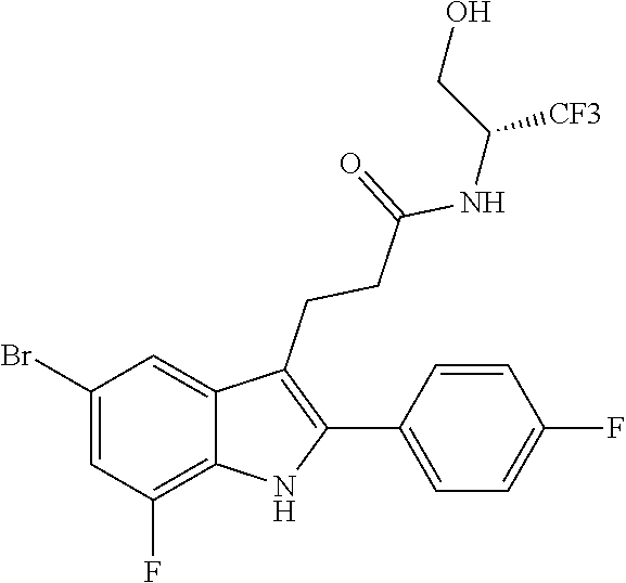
N(C(CCC1=C(C2=CC=C(F)C=C2)NC2=C(F)C=C(Br)C=C12)=O)C([CF3])CO
